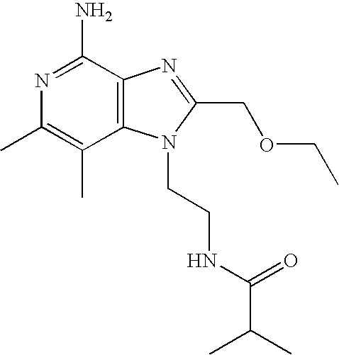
N1=C(N)C2=C(C(C)=C1C)N(CCNC(C(C)C)=O)C(COCC)=N2
